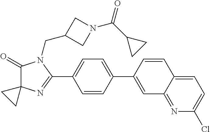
C1(=O)C2(N=C(C3=CC=C(C4=CC5=NC(Cl)=CC=C5C=C4)C=C3)N1CC1CN(C(C3CC3)=O)C1)CC2
